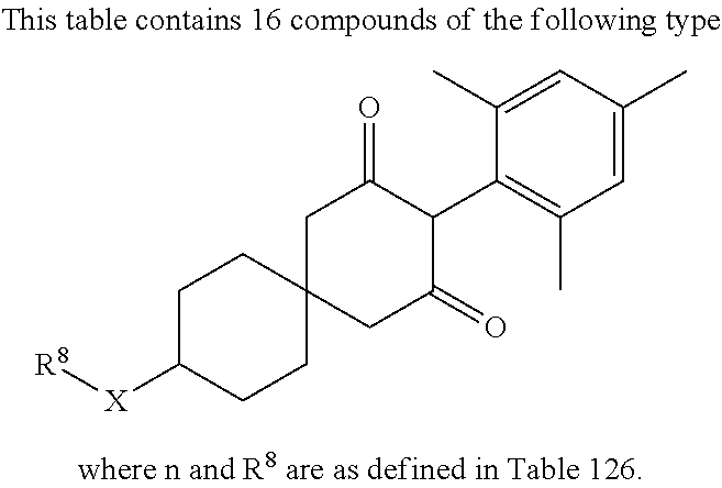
C1C2(CC(=O)C(C3=C(C)C=C(C)C=C3C)C1=O)CCC([X][R8])CC2
